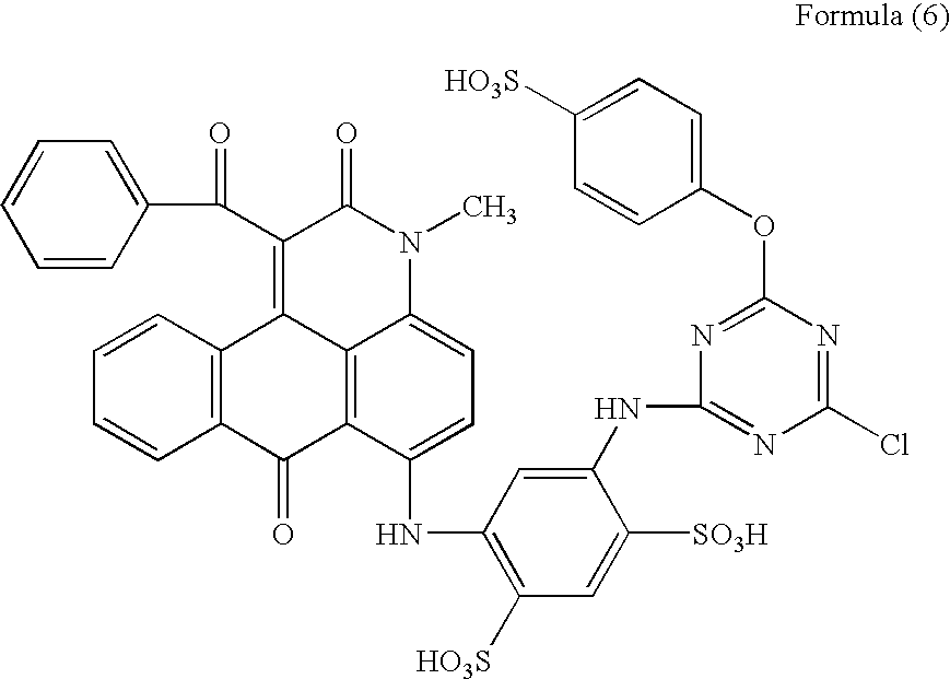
C1=CC=CC(C(C2=C3C4=C(C(NC5=C([HO3S])C=C([SO3H])C(NC6=NC(Cl)=NC(OC7=CC=C([HO3S])C=C7)=N6)=C5)=CC=C4N(C)C2=O)C(=O)C2=C3C=CC=C2)=O)=C1
